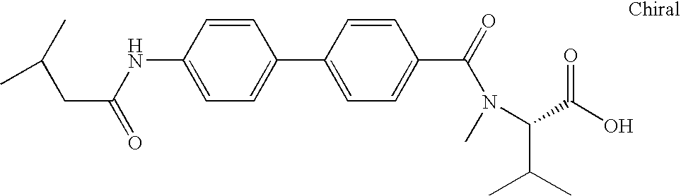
N(C1=CC=C(C2=CC=C(C(N(C(C(O)=O)C(C)C)C)=O)C=C2)C=C1)C(=O)CC(C)C
